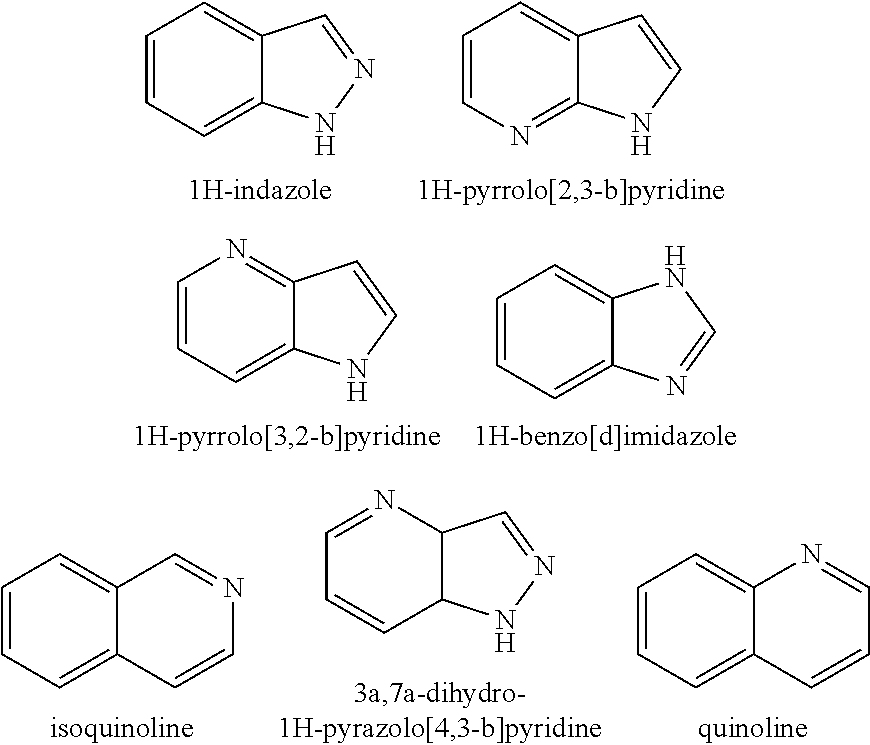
C1=CC=C2C(=C1)C=NN2.C1=CN=C2C(=C1)C=CN2.C1=CC=C2C(=N1)C=CN2.C1=CC=C2C(=C1)NC=N2.C1=CC=C2C(=C1)C=NC=C2.C1=NC2C(C=C1)NN=C2.C1=CC=C2C(=C1)N=CC=C2
